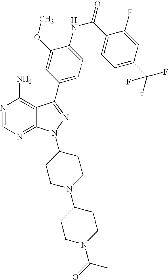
N1=CN=C2C(=C1N)C(C1=CC=C(NC(C3=CC=C(C(F)(F)F)C=C3F)=O)C(OC)=C1)=NN2C1CCN(C2CCN(C(=O)C)CC2)CC1
